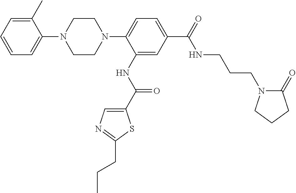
C1=C(C)C(N2CCN(C3=CC=C(C(NCCCN4C(=O)CCC4)=O)C=C3NC(=O)C3=CN=C(CCC)S3)CC2)=CC=C1
